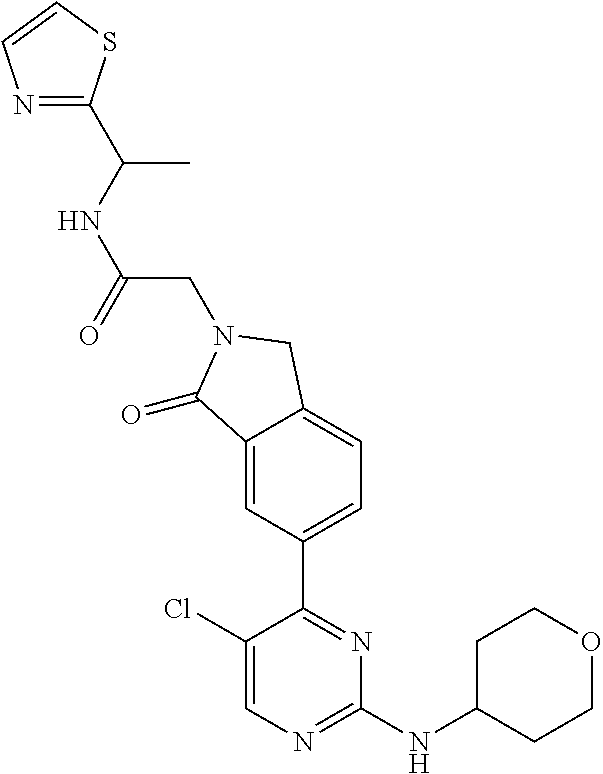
C1(Cl)=CN=C(NC2CCOCC2)N=C1C1=CC=C2C(=C1)C(=O)N(CC(NC(C)C1=NC=CS1)=O)C2
